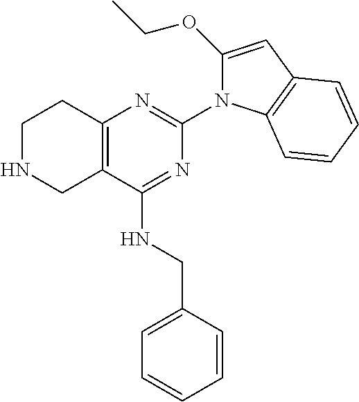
C12=C(C(NCC3=CC=CC=C3)=NC(N3C(OCC)=CC4=C3C=CC=C4)=N1)CNCC2
